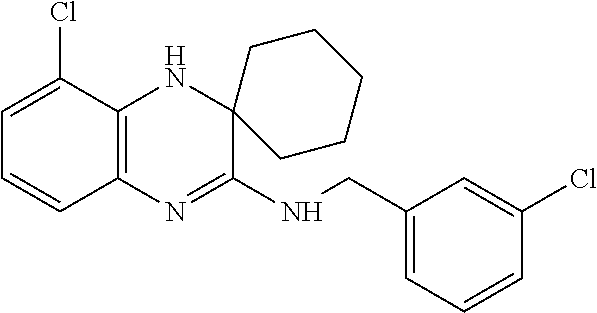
C1=C(Cl)C2=C(C=C1)N=C(NCC1=CC=CC(Cl)=C1)C1(N2)CCCCC1
